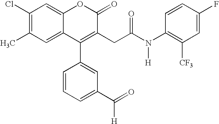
C1(Cl)=C(C)C=C2C(=C1)OC(=O)C(CC(N(C1=C([CF3])C=C(F)C=C1)[H])=O)=C2C1=CC(C(=O)[H])=CC=C1
